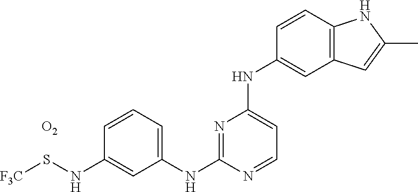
C1=CC=C(NC2=NC(NC3=CC4=C(C=C3)NC(C)=C4)=CC=N2)C=C1NS[F3C].[O2]
